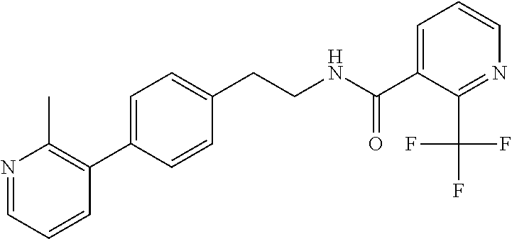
C(CNC(=O)C1=CC=CN=C1C(F)(F)F)C1=CC=C(C2=C(C)N=CC=C2)C=C1
